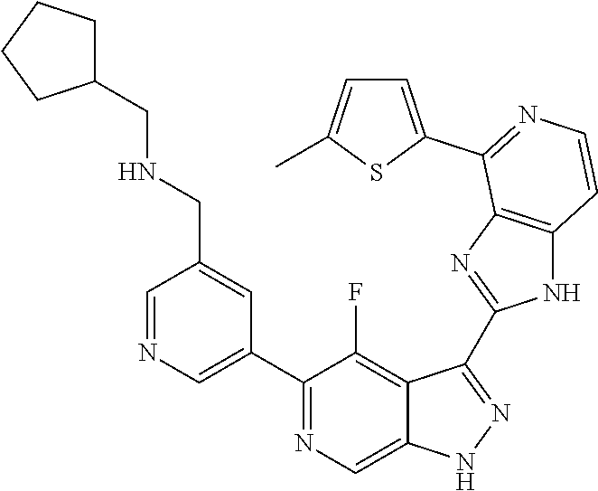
C1=NC=C(C2=NC=C3C(=C2F)C(C2=NC4=C(N2)C=CN=C4C2=CC=C(C)S2)=NN3)C=C1CNCC1CCCC1
